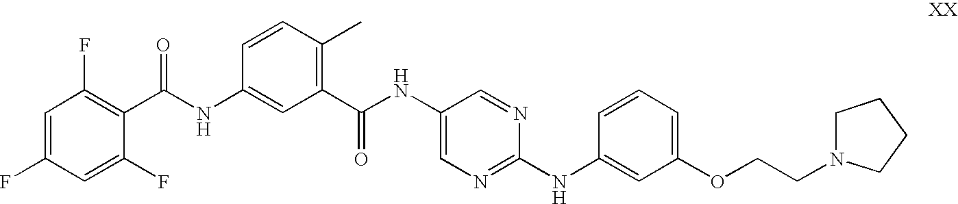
C1(C(NC2=CC(C(NC3=CN=C(NC4=CC(OCCN5CCCC5)=CC=C4)N=C3)=O)=C(C)C=C2)=O)=C(F)C=C(F)C=C1F
